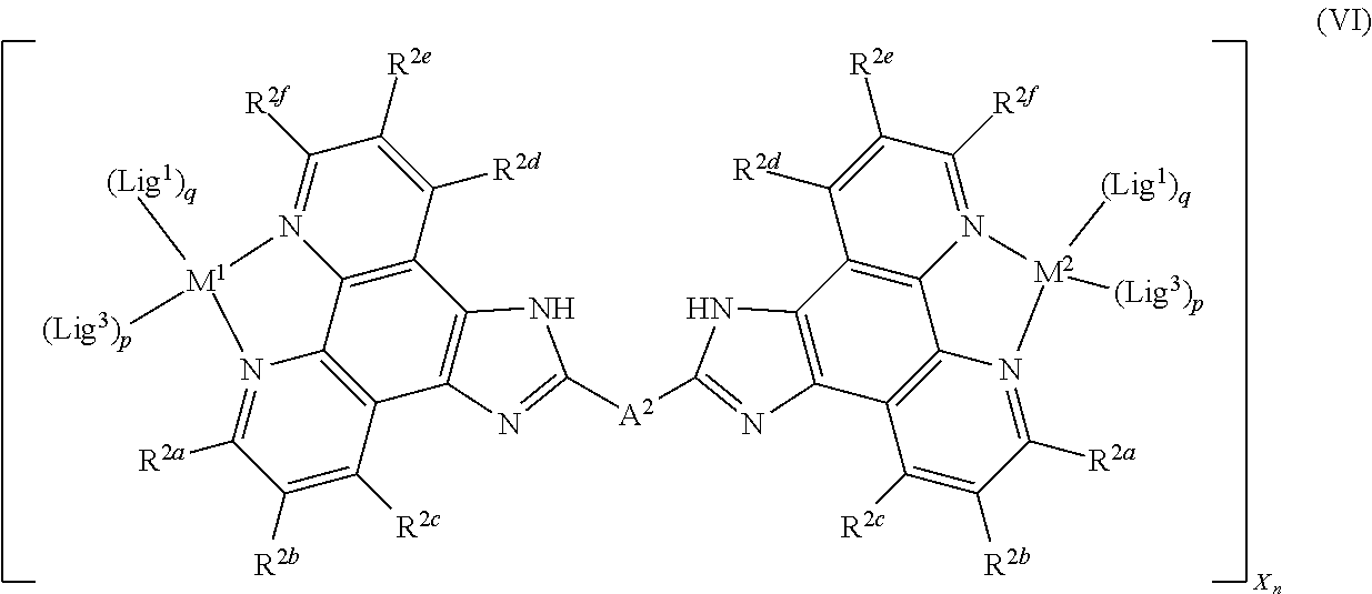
C1([R2e])=C([R2d])C2=C3N(=C1[R2f])[M1]([(Lig1)q])([(Lig3)p])N1=C([R2a])C([R2b])=C([R2c])C(=C31)C1=C2NC([A2]C2=NC3=C(C4=C5N(=C([R2f])C([R2e])=C4[R2d])[M2]([(Lig3)p])([(Lig1)q])N4=C([R2a])C([R2b])=C([R2c])C3=C54)N2)=N1
